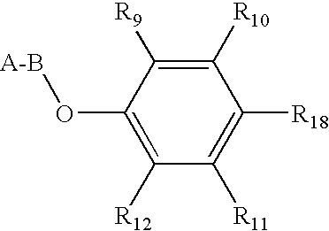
C1([R10])=C([R9])C(O[A-B])=C([R12])C([R11])=C1[R18]
